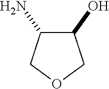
C1(N)C(O)COC1
